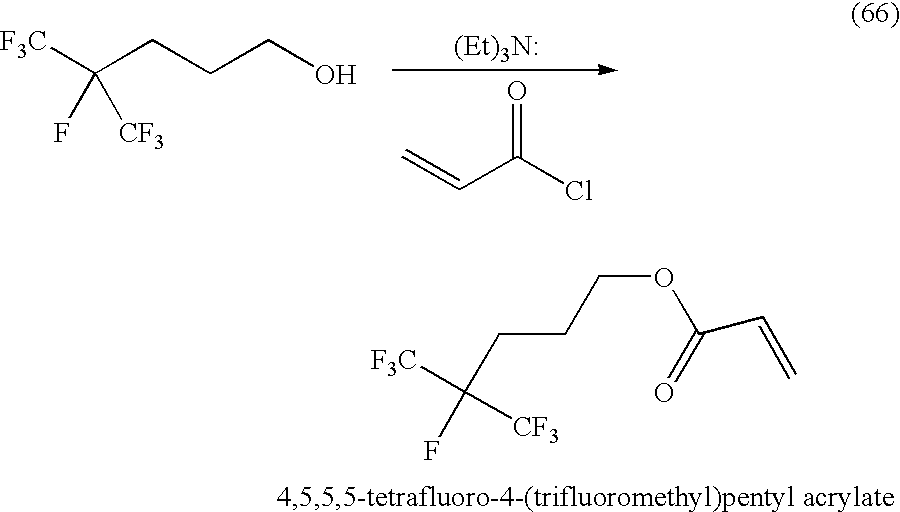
C(OC(=O)C=C)CCC([CF3])([F3C])F.C(C(Cl)=O)=C.[(Et)3N:].C(CCCO)([F3C])(F)[CF3]
